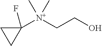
C1CC1([N+](CCO)(C)C)F
